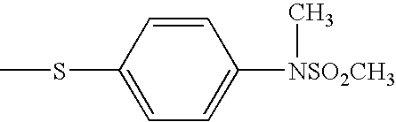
C1=CC(SC)=CC=C1[NSO2CH3]C
